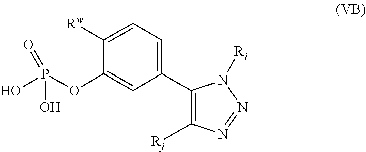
C1=C([Rw])C(OP(O)(O)=O)=CC(C2=C([Rj])N=NN2[Ri])=C1
